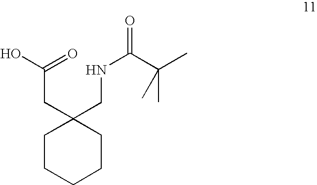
C1CCCCC1(CNC(C(C)(C)C)=O)CC(O)=O
